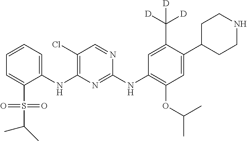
C1(NC2=C(Cl)C=NC(NC3=C(OC(C)C)C=C(C4CCNCC4)C(C([D])([D])[D])=C3)=N2)=CC=CC=C1S(=O)(=O)C(C)C
